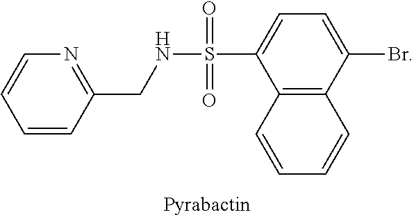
C12=C(C(Br)=CC=C1S(NCC1=NC=CC=C1)(=O)=O)C=CC=C2
